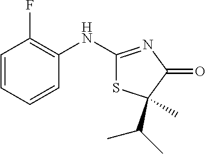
C1=CC=CC(NC2=NC(=O)C(C(C)C)(C)S2)=C1F
